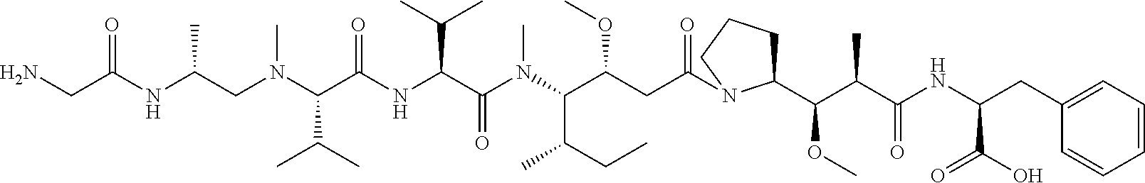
N(C(CN(C(C(NC(C(N(C(C(CC(=O)N1C(C(C(C(NC(CC2=CC=CC=C2)C(O)=O)=O)C)OC)CCC1)OC)C(CC)C)C)=O)C(C)C)=O)C(C)C)C)C)C(CN)=O
